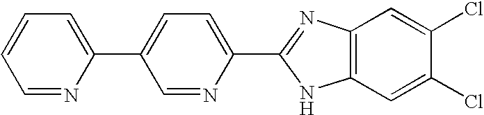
C1=NC(C2=CC=C(C3=NC4=C(C=C(Cl)C(Cl)=C4)N3)N=C2)=CC=C1
